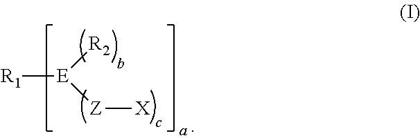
[R1][E]([R2])[Z][X]
